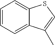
C1=CC=C2C(=C1)SC=C2C
